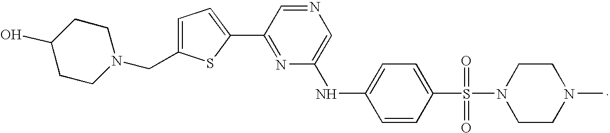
N1=CC(C2=CC=C(CN3CCC(O)CC3)S2)=NC(NC2=CC=C(S(N3CCN(C)CC3)(=O)=O)C=C2)=C1
